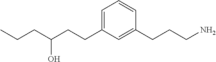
C1(CCCN)=CC(CCC(O)CCC)=CC=C1
